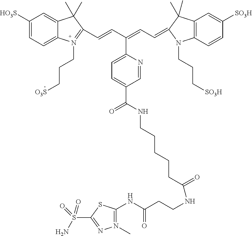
C(=CC(=CC=C1C(C)(C)C2=C(N1CCC[SO3H])C=CC([SO3H])=C2)C1=CC=C(C(NCCCCCC(=O)NCCC(NC2=N(C)N=C(S(N)(=O)=O)S2)=O)=O)C=N1)C1=N(CCC[O3S])C2=CC=C([HO3S])C=C2C1(C)C
